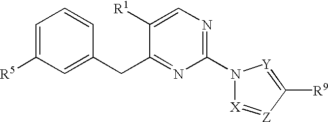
C(C1=NC(N2[X]=[Z]C([R9])=[Y]2)=NC=C1[R1])C1=CC([R5])=CC=C1
